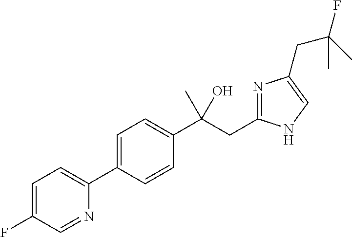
C1=C(C2=CC=C(F)C=N2)C=CC(C(CC2=NC(CC(F)(C)C)=CN2)(C)O)=C1
